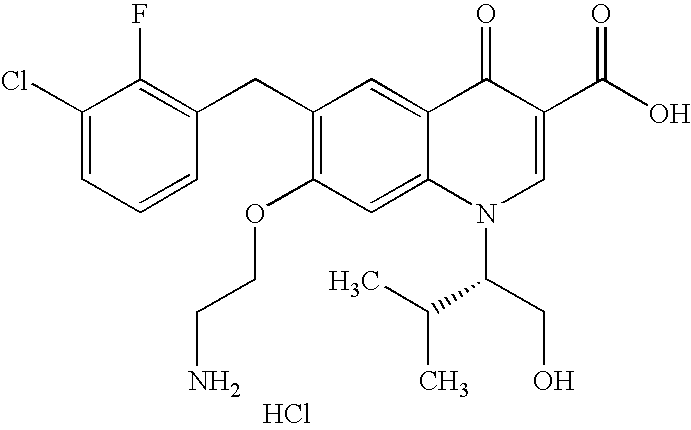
C1(Cl)=CC=CC(CC2=C(OCCN)C=C3C(=C2)C(=O)C(C(O)=O)=CN3C(C(C)C)CO)=C1F.Cl
